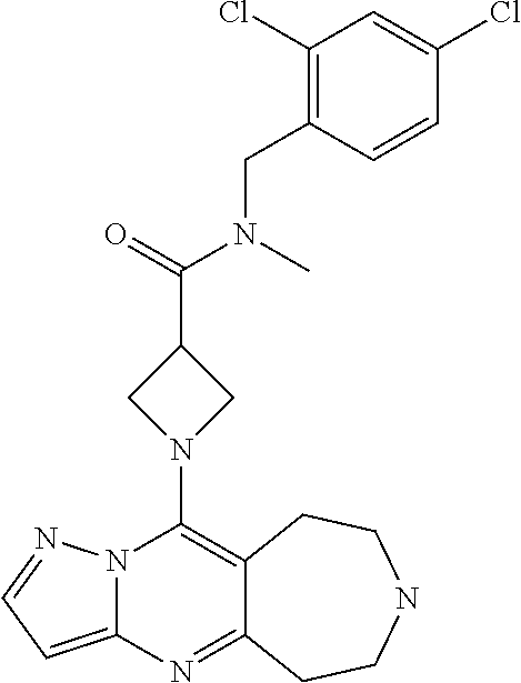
N12C(=CC=N1)N=C1C(=C2N2CC(C(=O)N(C)CC3=C(Cl)C=C(Cl)C=C3)C2)CCNCC1
